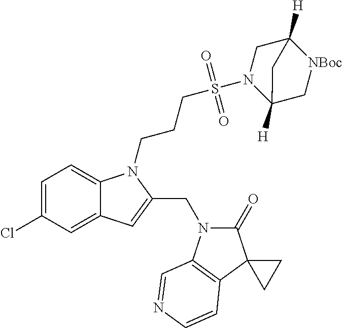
C1=C(Cl)C=C2C(=C1)N(CCCS(=O)(=O)N1C3([H])C[NBoc]C([H])(C1)C3)C(CN1C(=O)C3(C4=C1C=NC=C4)CC3)=C2
